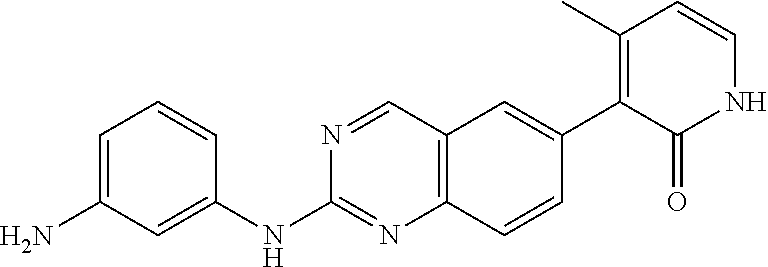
C1=C(N)C=C(NC2=NC3=C(C=N2)C=C(C2=C(C)C=CNC2=O)C=C3)C=C1
